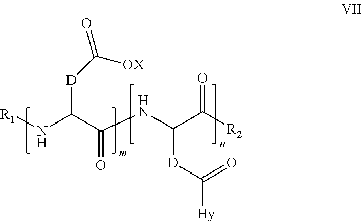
C([D]C(=O)[Hy])(C([R2])=O)NC(C(N[R1])[D]C(=O)[OX])=O
